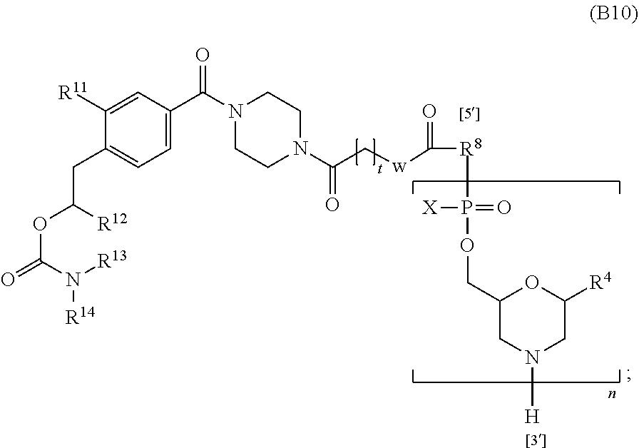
C1=C([R11])C(CC(OC(=O)N([R14])[R13])[R12])=CC=C1C(N1CCN(C(C[w]C(=O)[R8]P(OCC2CN([H])CC([R4])O2)(=O)[X])=O)CC1)=O
